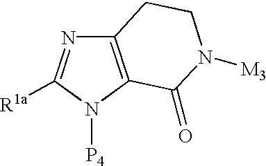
C12=C(N([P4])C([R1a])=N1)C(=O)N([M3])CC2
